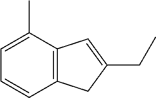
C12=C(CC(CC)=C1)C=CC=C2C
